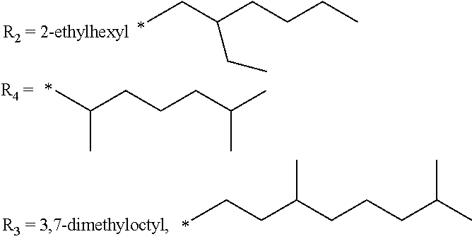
CCC(CCCC)CC.C(C)(C)CCCC(C)C.CCCC(CCCC(C)C)C
